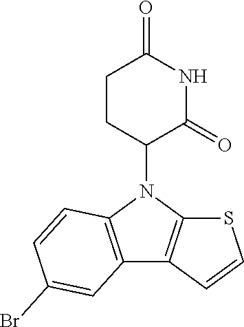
N1(C2CCC(=O)NC2=O)C2=C(C3=C1C=CC(Br)=C3)C=CS2
